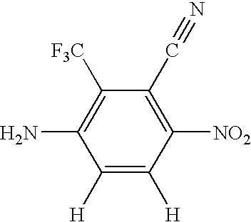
C1([H])=C([H])C([NO2])=C(C#N)C([F3C])=C1N
